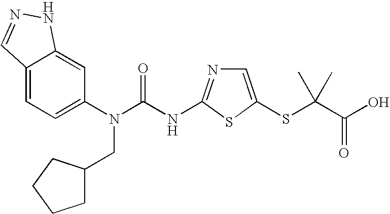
C12=CC=C(N(C(NC3=NC=C(SC(C(O)=O)(C)C)S3)=O)CC3CCCC3)C=C1NN=C2
